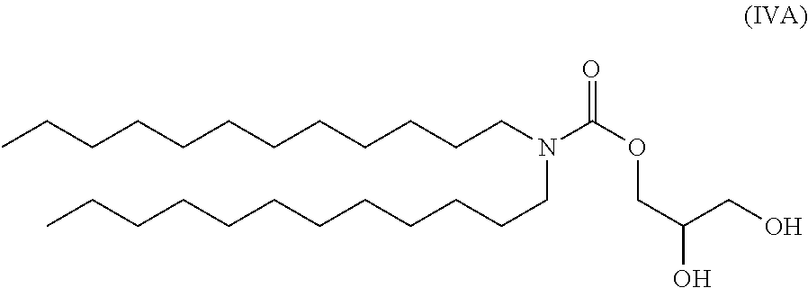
CCCCCCCCCCCCN(CCCCCCCCCCCC)C(OCC(CO)O)=O
